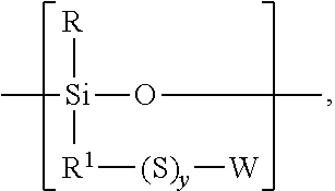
[R][Si]([R1][(S)y][W])(OC)C
